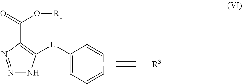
N1=NC(C(=O)O[R1])=C([L]C2=CC=CC=C2)N1.CC#C[R3]
